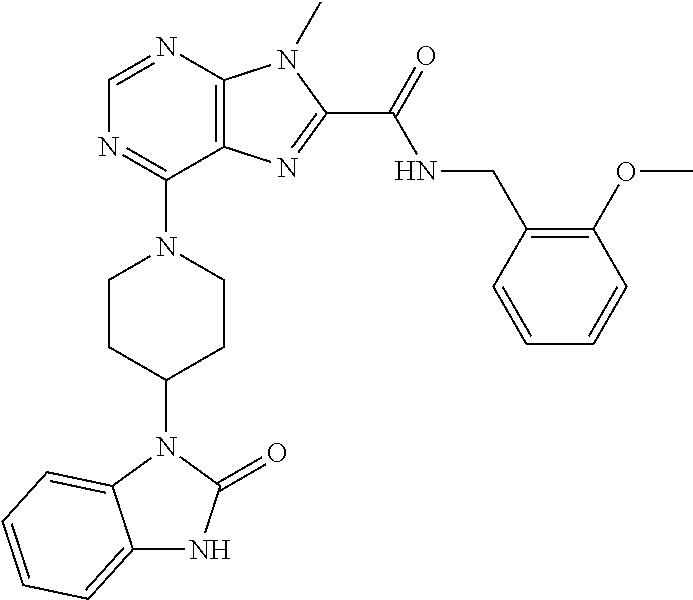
C1=NC2=C(C(N3CCC(N4C5=CC=CC=C5NC4=O)CC3)=N1)N=C(C(NCC1=C(OC)C=CC=C1)=O)N2C
